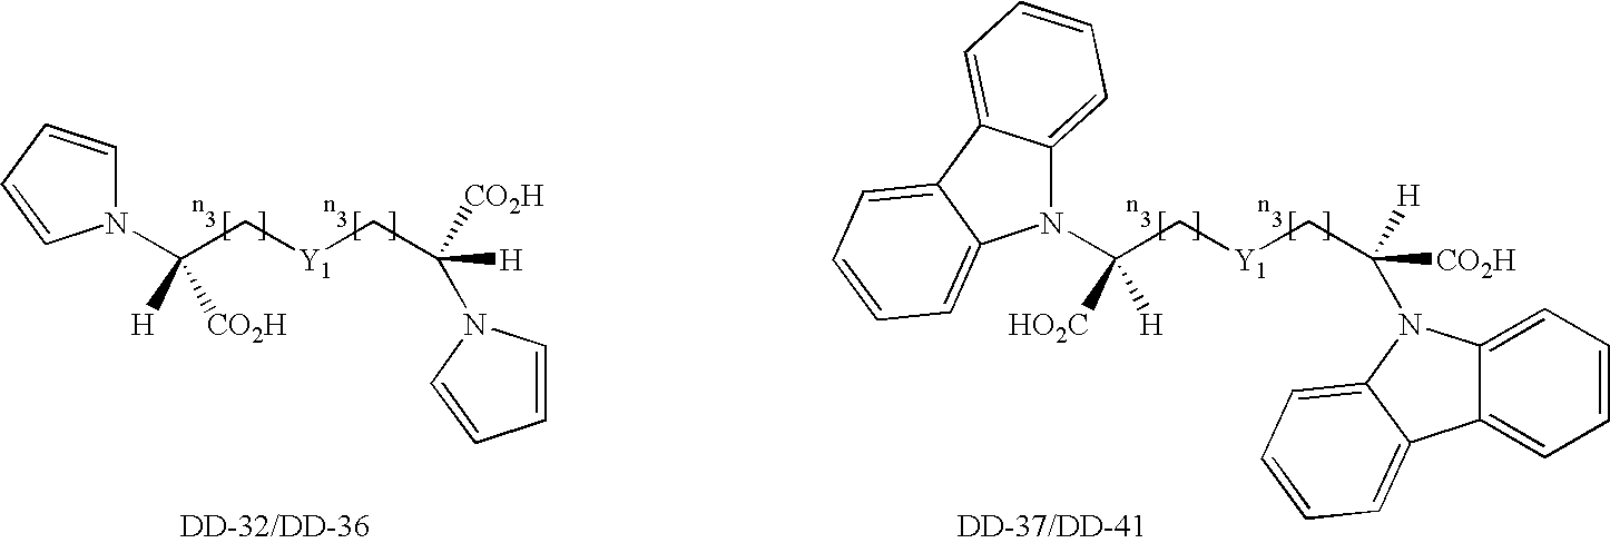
N1(C(C[Y1]CC(N2C3=CC=CC=C3C3=CC=CC=C23)([CO2H])[H])([H])[HO2C])C2=CC=CC=C2C2=CC=CC=C12.N1(C(C[Y1]CC(N2C=CC=C2)([H])[CO2H])([CO2H])[H])C=CC=C1
